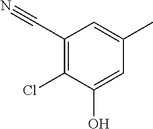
C1(C#N)=C(Cl)C(O)=CC(C)=C1
